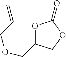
O1C(COCC=C)COC1=O
